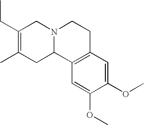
C1(OC)=CC2=C(C=C1OC)C1N(CC2)CC(CC)=C(C)C1
